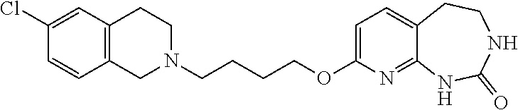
C1N(CCCCOC2=CC=C3C(=N2)NC(=O)NCC3)CCC2=C1C=CC(Cl)=C2
